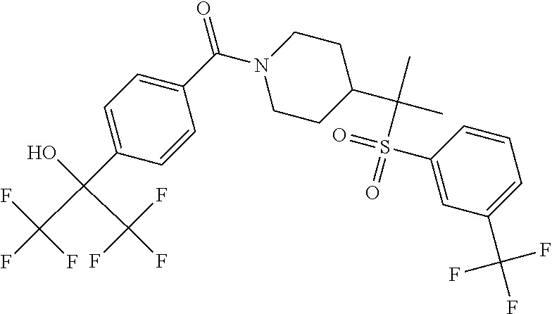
C1=C(C(C(F)(F)F)(O)C(F)(F)F)C=CC(C(=O)N2CCC(C(C)(C)S(=O)(=O)C3=CC(C(F)(F)F)=CC=C3)CC2)=C1
